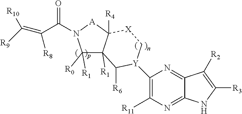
C1([R0])([R1])C2([R1])C([R4])([A]N1C(C(=C([R10])[R9])[R8])=O)[X]C[Y](C1=C([R11])N=C3C(=N1)C([R2])=C([R3])N3)C2[R6]
